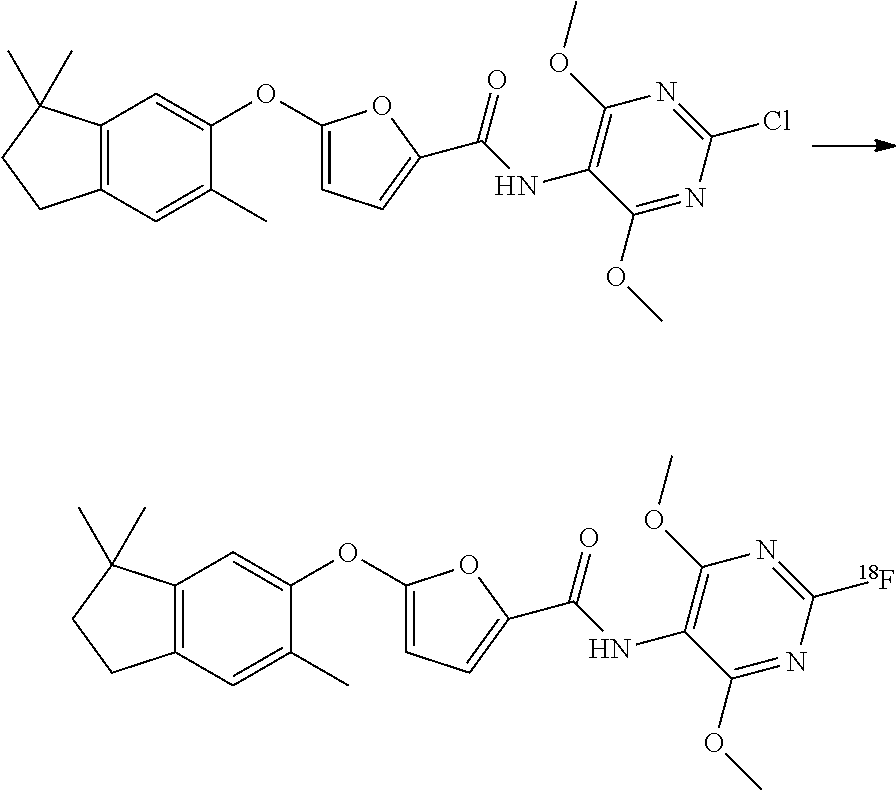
C12=C(C=C(C)C(OC3=CC=C(C(NC4=C(OC)N=C(Cl)N=C4OC)=O)O3)=C1)CCC2(C)C.C12=C(C=C(C)C(OC3=CC=C(C(NC4=C(OC)N=C([18F])N=C4OC)=O)O3)=C1)CCC2(C)C
